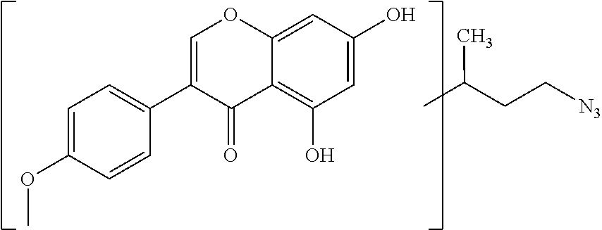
C1(=O)C(C2=CC=C(OC)C=C2)=COC2=CC(O)=CC(O)=C12.C(C(C)C)C[N3]
